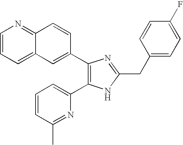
C12=CC=CN=C1C=CC(C1=C(C3=CC=CC(C)=N3)NC(CC3=CC=C(F)C=C3)=N1)=C2
